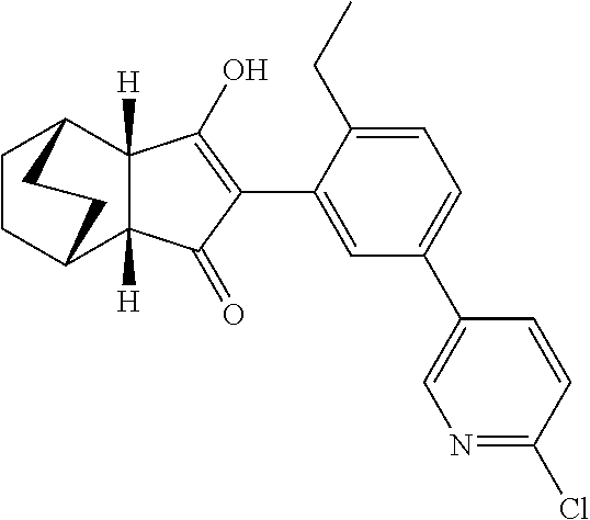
C1=C(C2=C(O)C3([H])C([H])(C2=O)C2CCC3CC2)C(CC)=CC=C1C1=CN=C(Cl)C=C1
